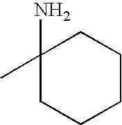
C1(N)(C)CCCCC1
